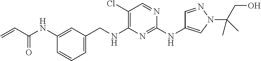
C1=C(CNC2=C(Cl)C=NC(NC3=CN(C(CO)(C)C)N=C3)=N2)C=C(NC(C=C)=O)C=C1
